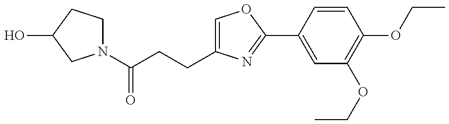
N1(C(CCC2=COC(C3=CC(OCC)=C(OCC)C=C3)=N2)=O)CCC(O)C1
